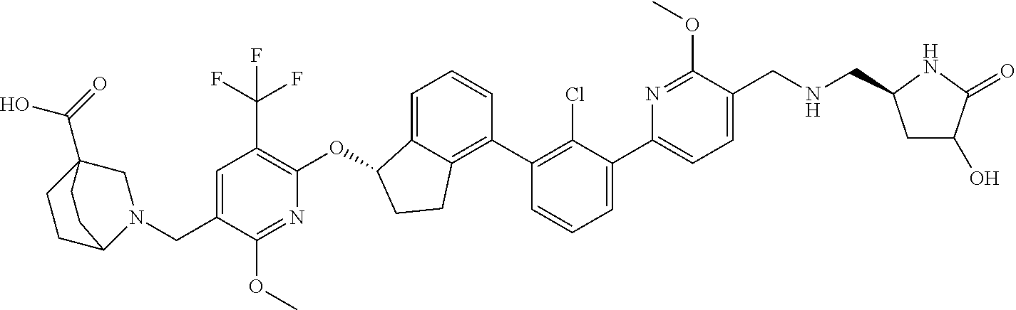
O(C1C2=CC=CC(C3=C(Cl)C(C4=CC=C(CNCC5CC(O)C(=O)N5)C(OC)=N4)=CC=C3)=C2CC1)C1=C(C(F)(F)F)C=C(CN2CC3(C(=O)O)CCC2CC3)C(OC)=N1
